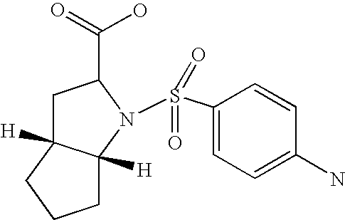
C1C2([H])C([H])(N(S(=O)(=O)C3=CC=C(N)C=C3)C1C(=O)O)CCC2
